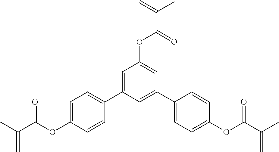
C1=C(C2=CC=C(OC(C(C)=C)=O)C=C2)C=C(C2=CC=C(OC(C(C)=C)=O)C=C2)C=C1OC(C(=C)C)=O
